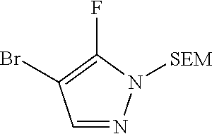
C1=NN([SEM])C(F)=C1Br
